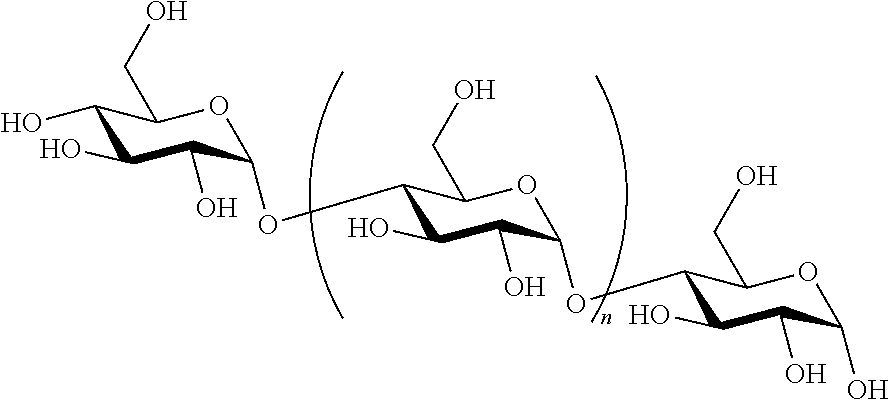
C1(O)C(O)C(O)C(OC2C(O)C(O)C(OC3C(O)C(O)C(O)OC3CO)OC2CO)OC1CO
